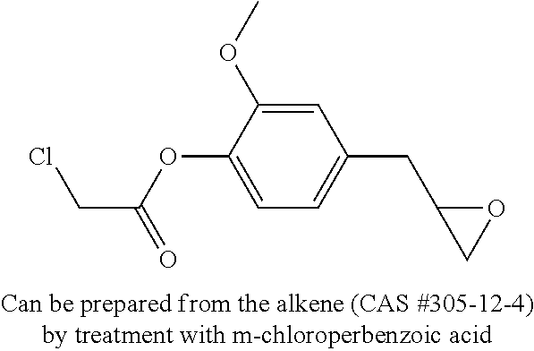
C1(OC)=CC(CC2OC2)=CC=C1OC(=O)CCl
